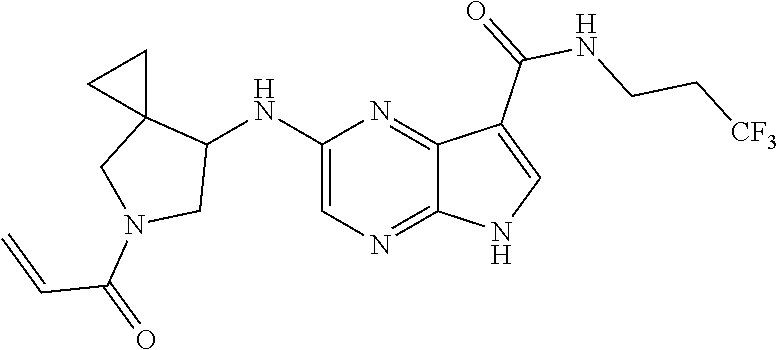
C1(NC2C3(CN(C(C=C)=O)C2)CC3)=CN=C2C(=N1)C(C(NCC[CF3])=O)=CN2
